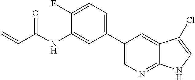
C=CC(NC1=CC(C2=CN=C3C(=C2)C(Cl)=CN3)=CC=C1F)=O
